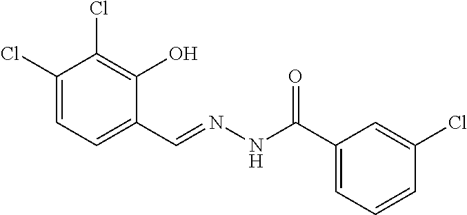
C1(Cl)=CC=C(C=NNC(=O)C2=CC=CC(Cl)=C2)C(O)=C1Cl
